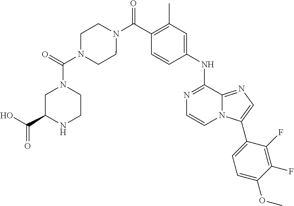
C1(C)=C(C(N2CCN(C(N3CC(C(O)=O)NCC3)=O)CC2)=O)C=CC(NC2=NC=CN3C2=NC=C3C2=CC=C(OC)C(F)=C2F)=C1
